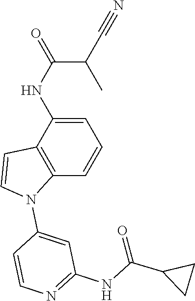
C1=C(NC(C(C#N)C)=O)C2=C(C=C1)N(C1=CC(NC(=O)C3CC3)=NC=C1)C=C2
